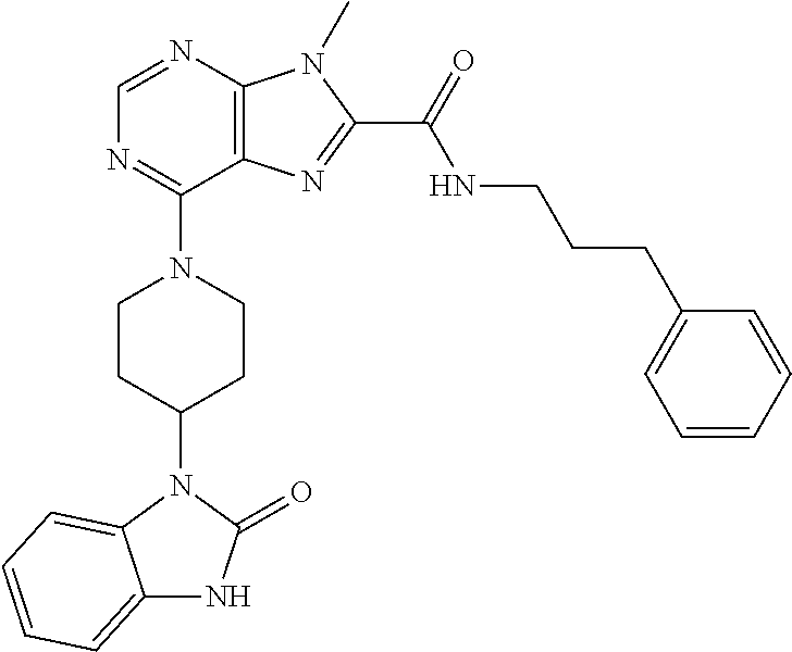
C1=NC2=C(C(N3CCC(N4C5=CC=CC=C5NC4=O)CC3)=N1)N=C(C(NCCCC1=CC=CC=C1)=O)N2C
